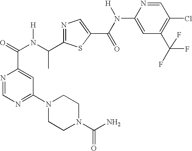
N1=C(C(N(C(=O)C2=CC(N3CCN(C(N)=O)CC3)=NC=N2)[H])C)SC(C(N([H])C2=CC(C(F)(F)F)=C(Cl)C=N2)=O)=C1
